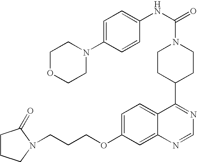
C1CC(C2=NC=NC3=CC(OCCCN4CCCC4=O)=CC=C23)CCN1C(=O)NC1=CC=C(N2CCOCC2)C=C1
